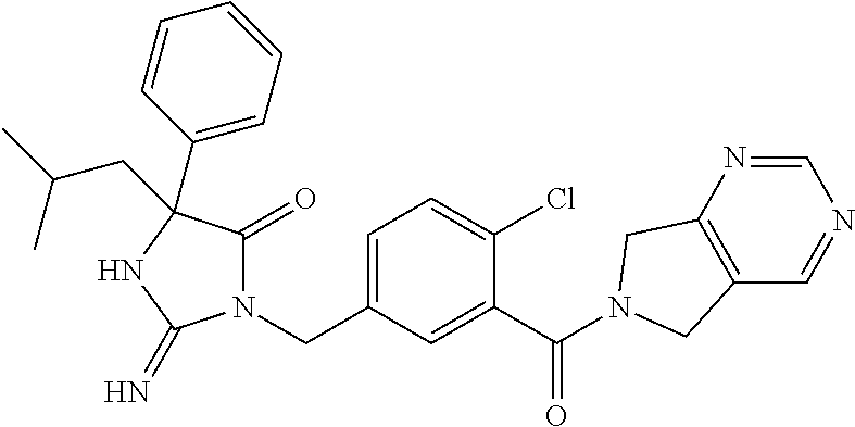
N1(CC2=CC=C(Cl)C(C(=O)N3CC4=C(C=NC=N4)C3)=C2)C(=O)C(C2=CC=CC=C2)(CC(C)C)NC1=N
